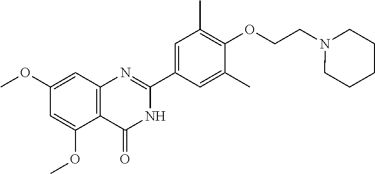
C1(OC)=CC2=C(C(OC)=C1)C(=O)NC(C1=CC(C)=C(OCCN3CCCCC3)C(C)=C1)=N2
